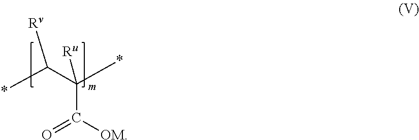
*C(C(*)([Ru])C([OM])=O)[Rv]
